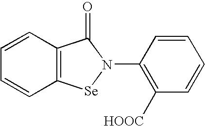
C1=CC2=C(C=C1)[Se]N(C1=C([HOOC])C=CC=C1)C2=O
